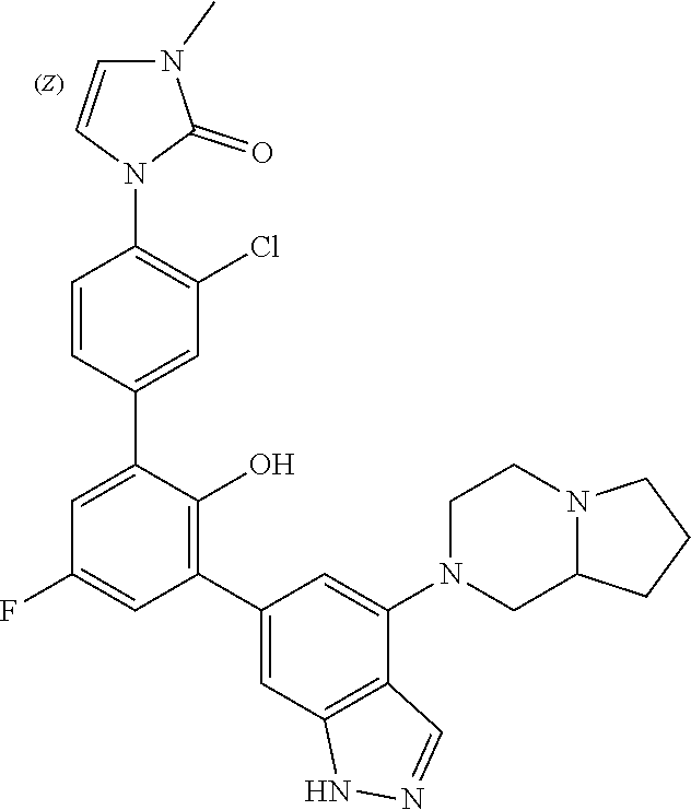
C12CN(C3=CC(C4=C(O)C(C5=CC(Cl)=C(N6C=CN(C)C6=O)C=C5)=CC(F)=C4)=CC4=C3C=NN4)CCN1CCC2
